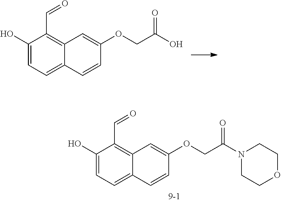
C1(O)=CC=C2C(=C1C=O)C=C(OCC(O)=O)C=C2.C1(O)=CC=C2C(=C1C=O)C=C(OCC(N1CCOCC1)=O)C=C2
